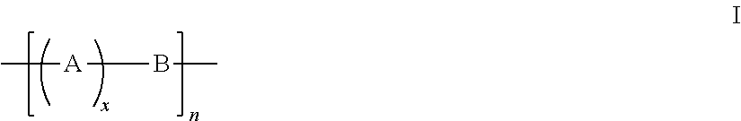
C[A]BC
